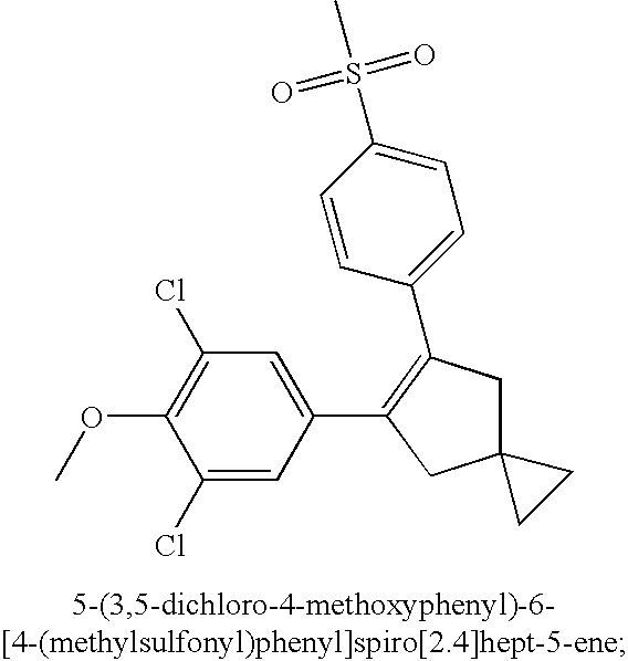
C1(Cl)=CC(C2=C(C3=CC=C(S(C)(=O)=O)C=C3)CC3(C2)CC3)=CC(Cl)=C1OC
